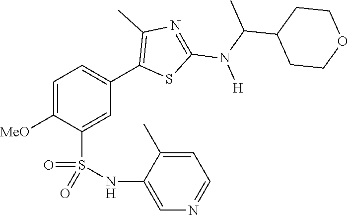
C1=C([MeO])C(S(NC2=CN=CC=C2C)(=O)=O)=CC(C2=C(C)N=C(N(C(C)C3CCOCC3)[H])S2)=C1
